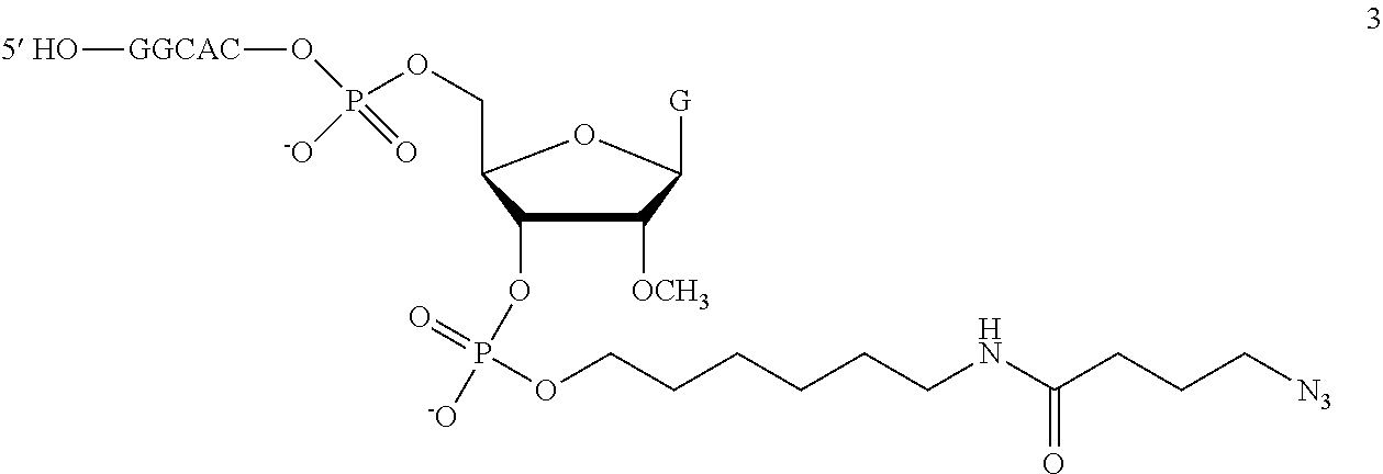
C1(OP([-O])(=O)OCCCCCCNC(CCC[N3])=O)C([OCH3])C([G])OC1COP([-O])(=O)O[GGCAC][5 HO]
